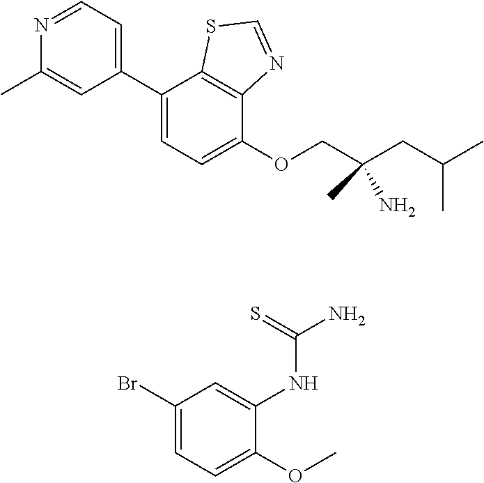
O(CC(CC(C)C)(C)N)C1=CC=C(C2=CC=NC(C)=C2)C2=C1N=CS2.C1(Br)=CC=C(OC)C(NC(=S)N)=C1
